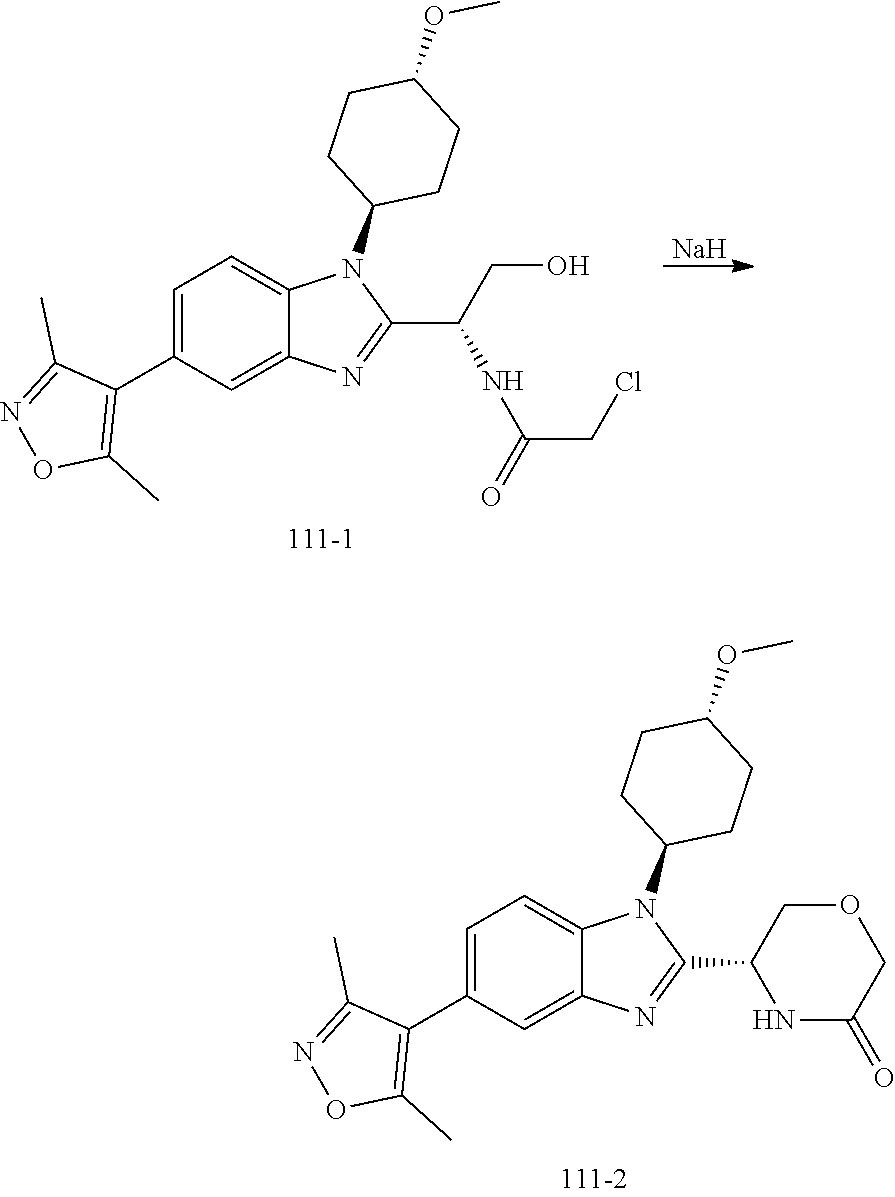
C1=C(C2=C(C)ON=C2C)C=C2C(=C1)N(C1CCC(OC)CC1)C(C1COCC(=O)N1)=N2.C1=C(C2=C(C)ON=C2C)C=C2C(=C1)N(C1CCC(OC)CC1)C(C(NC(CCl)=O)CO)=N2.[Na]
